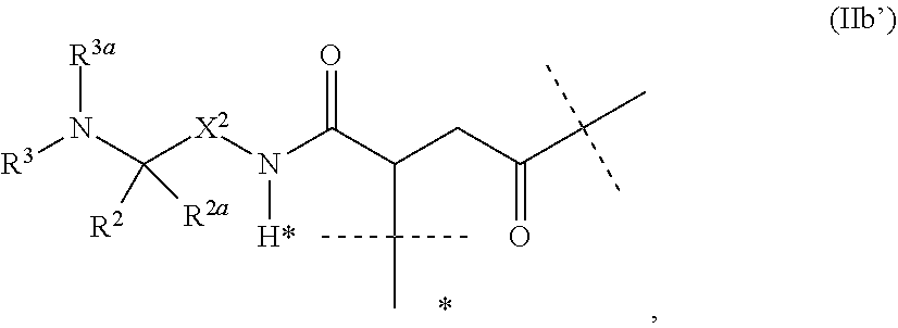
[R3]N(C([X2]N(C(C(CC(C(C)(C)C)=O)C(C)(C)C)=O)[H*])([R2])[R2a])[R3a]
